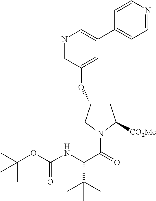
C1(OC2=CC(C3=CC=NC=C3)=CN=C2)CC([CO2Me])N(C(=O)C(NC(OC(C)(C)C)=O)C(C)(C)C)C1
